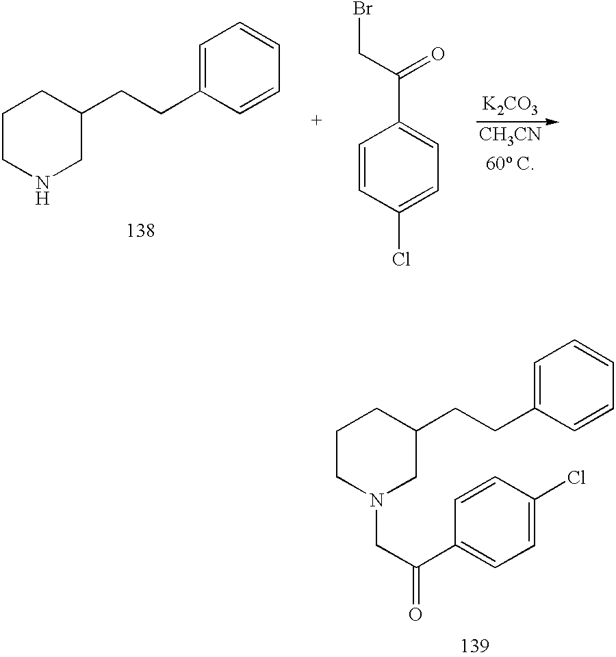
C1CNCC(CCC2=CC=CC=C2)C1.C1=CC(C(=O)CBr)=CC=C1Cl.[K2CO3].[CH3CN].C1CN(CC(=O)C2=CC=C(Cl)C=C2)CC(CCC2=CC=CC=C2)C1
